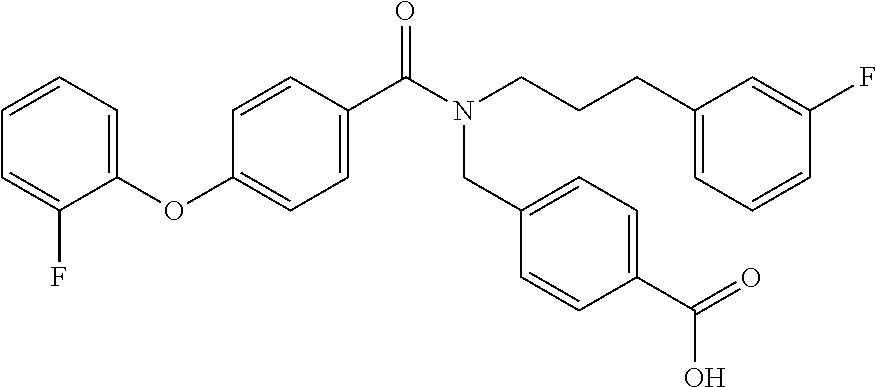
C1=CC=C(OC2=CC=C(C(N(CCCC3=CC=CC(F)=C3)CC3=CC=C(C(=O)O)C=C3)=O)C=C2)C(F)=C1
